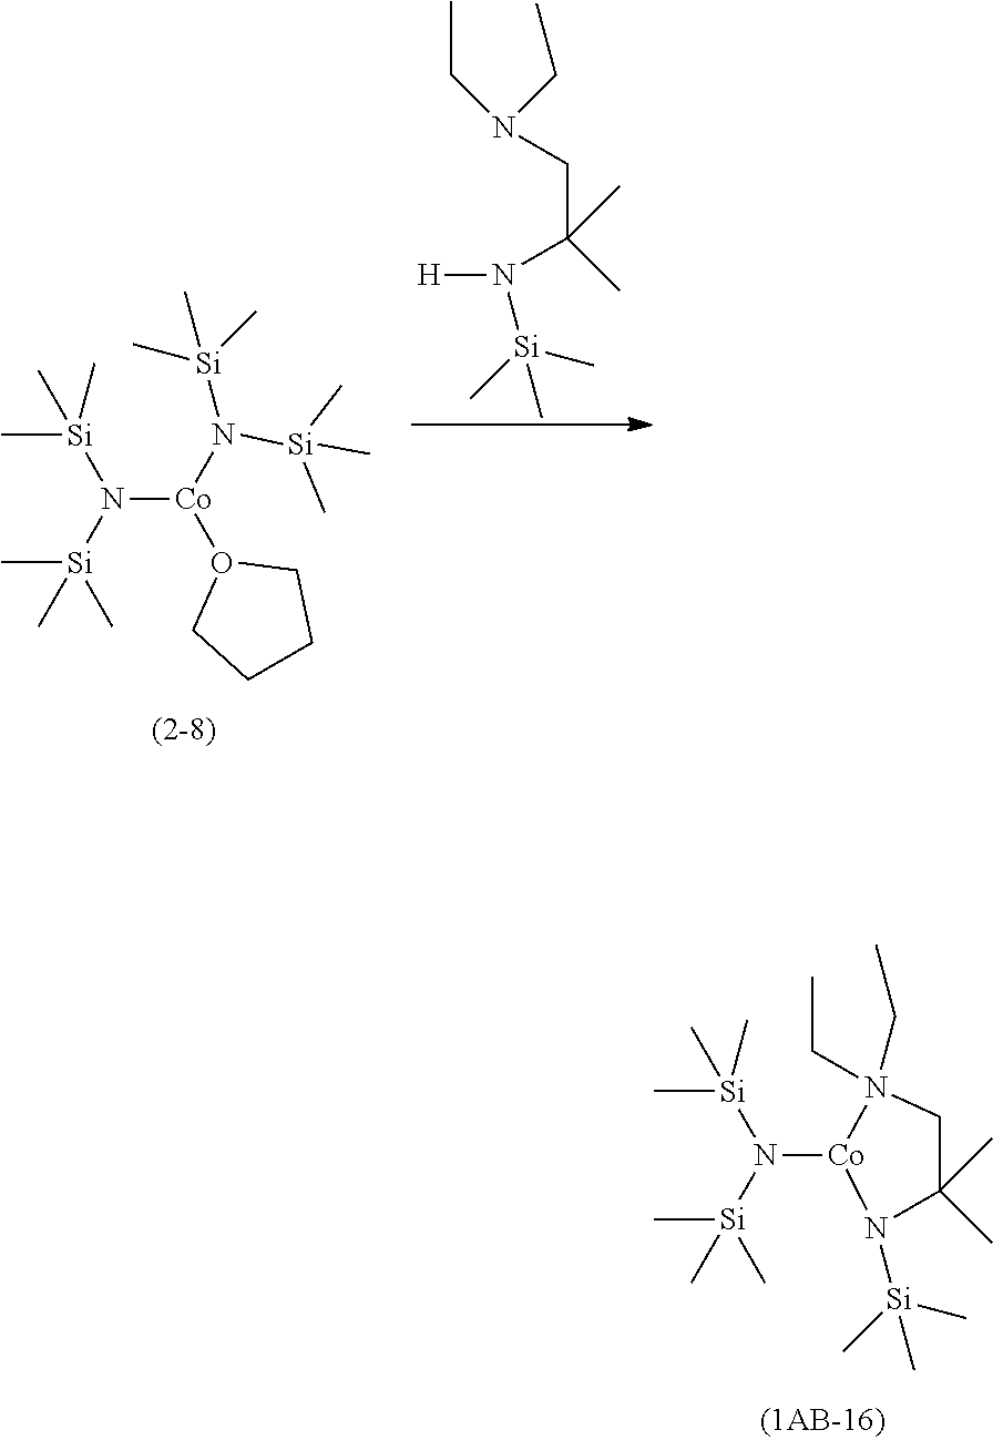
N([Co](N([Si](C)(C)C)[Si](C)(C)C)O1CCCC1)([Si](C)(C)C)[Si](C)(C)C.[H]N(C(CN(CC)CC)(C)C)[Si](C)(C)C.N([Co]1N([Si](C)(C)C)C(C)(C)CN1(CC)CC)([Si](C)(C)C)[Si](C)(C)C
